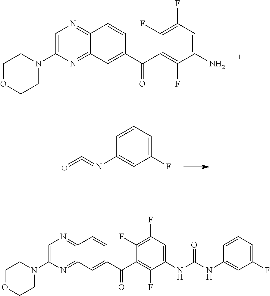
C1OCCN(C2=CN=C3C(=N2)C=C(C(C2=C(F)C(N)=CC(F)=C2F)=O)C=C3)C1.O=C=NC1=CC(F)=CC=C1.C1OCCN(C2=CN=C3C(=N2)C=C(C(C2=C(F)C(NC(NC4=CC(F)=CC=C4)=O)=CC(F)=C2F)=O)C=C3)C1
